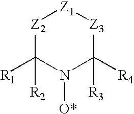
[Z2]1C([R1])([R2])N([O*])C([R4])([R3])[Z3][Z1]1
